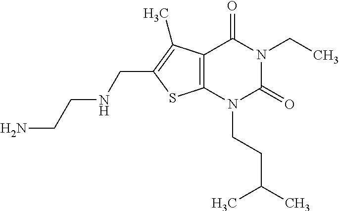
C12=C(N(CCC(C)C)C(=O)N(CC)C1=O)SC(CNCCN)=C2C
